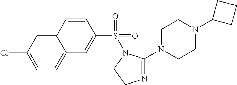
C1=C(Cl)C=C2C(=C1)C=C(S(=O)(=O)N1C(N3CCN(C4CCC4)CC3)=NCC1)C=C2
